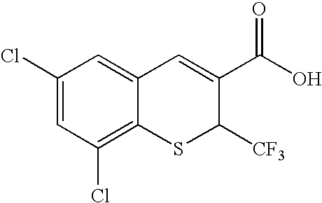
C12=C(Cl)C=C(Cl)C=C1C=C(C(O)=O)C([CF3])S2
